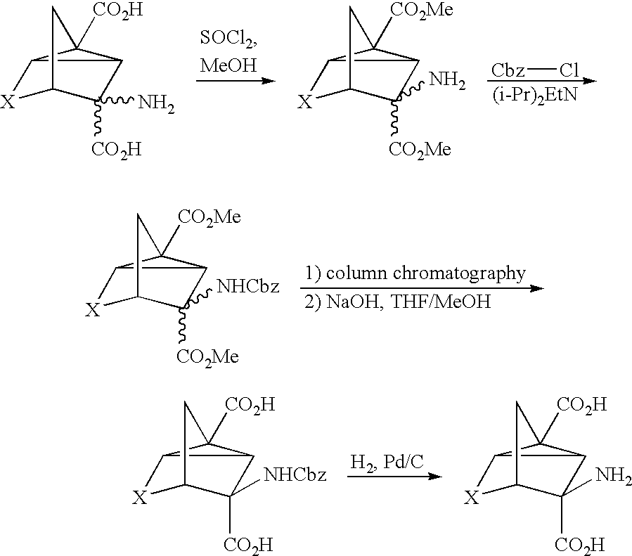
C12C3[X]C(CC13[CO2H])C2(N)[CO2H].C12C3[X]C(CC13[CO2Me])C2(N)[CO2Me].[Cbz]Cl.C12C3[X]C(CC13[CO2Me])C2([NHCbz])[CO2Me].C12C3[X]C(CC13[CO2H])C2([NHCbz])[CO2H].C12C3[X]C(CC13[CO2H])C2(N)[CO2H]
